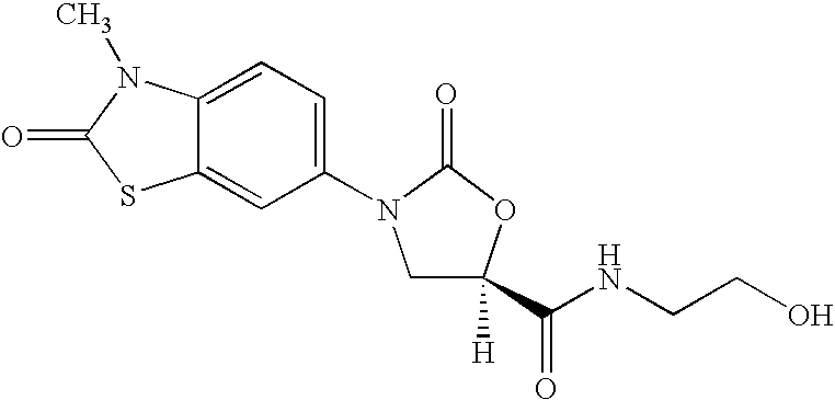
C12=CC(N3CC(C(NCCO)=O)([H])OC3=O)=CC=C1N(C)C(=O)S2
